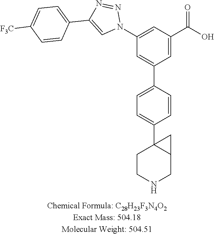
C1=CC(C2=CC(N3N=NC(C4=CC=C([F3C])C=C4)=C3)=CC(C(O)=O)=C2)=CC=C1C12CCNCC1C2
